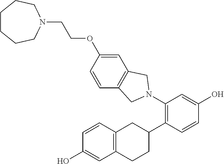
C12=C(C=C(OCCN3CCCCCC3)C=C1)CN(C1=C(C3CC4=C(CC3)C=C(O)C=C4)C=CC(O)=C1)C2
